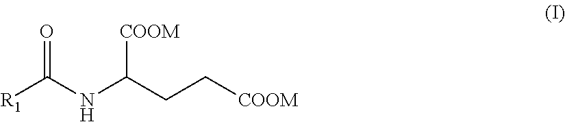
O=C([R1])NC([COOM])CC[COOM]
